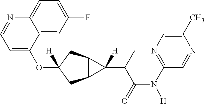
O(C1([H])CC2C(C1)C2(C(C(N([H])C1=NC=C(C)N=C1)=O)C)[H])C1=CC=NC2=CC=C(F)C=C12
